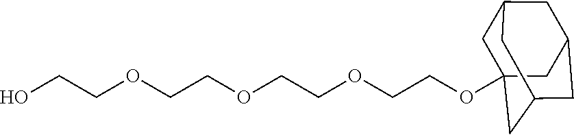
C1C2(OCCOCCOCCOCCO)CC3CC(CC1C3)C2
